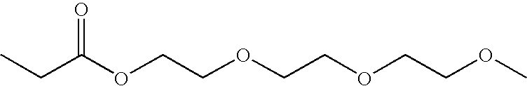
O(CCOC(CC)=O)CCOCCOC
